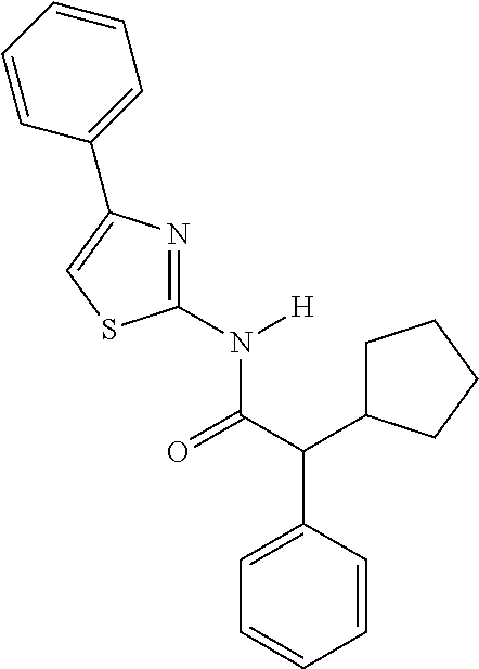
C1=CC(C(C(=O)N(C2=NC(C3=CC=CC=C3)=CS2)[H])C2CCCC2)=CC=C1
